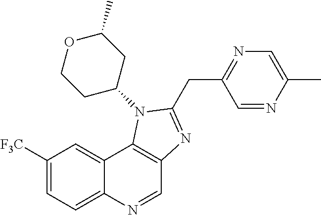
C1([F3C])=CC=C2C(=C1)C1=C(C=N2)N=C(CC2=NC=C(C)N=C2)N1C1CC(C)OCC1
